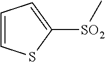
[SO2](C1=CC=CS1)C
